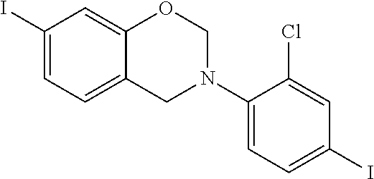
C1(I)=CC=C2C(=C1)OCN(C1=CC=C(I)C=C1Cl)C2
